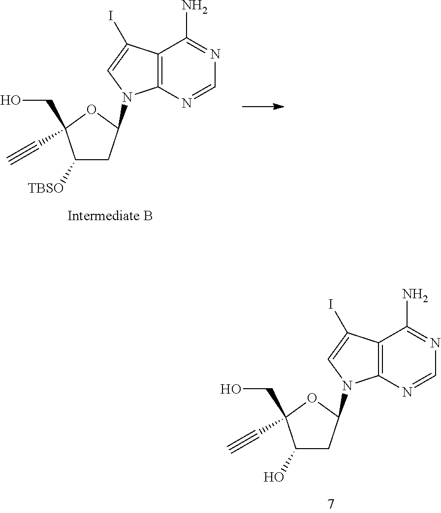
C1(O)CC(N2C3=C(C(N)=NC=N3)C(I)=C2)OC1(CO)C#C.C1([TBSO])CC(N2C3=C(C(N)=NC=N3)C(I)=C2)OC1(CO)C#C
